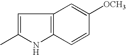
C1=C(C)NC2=C1C=C([OCH3])C=C2
